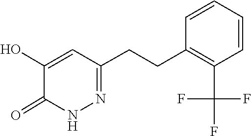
C1(=O)C(O)=CC(CCC2=C(C(F)(F)F)C=CC=C2)=NN1
